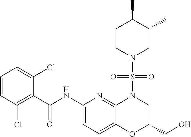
C1(C(NC2=CC=C3C(=N2)N(S(N2CC(C)C(C)CC2)(=O)=O)CC(CO)O3)=O)=C(Cl)C=CC=C1Cl
